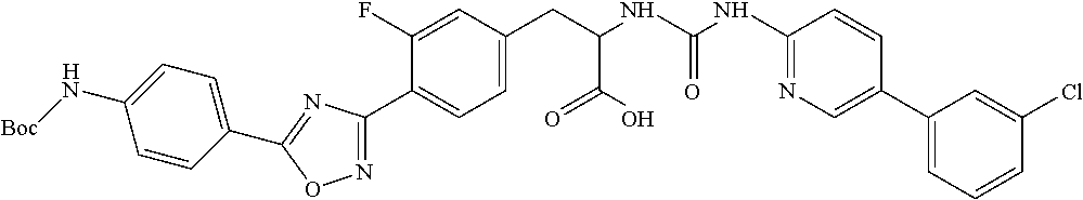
C1=C(F)C(C2=NOC(C3=CC=C(N[Boc])C=C3)=N2)=CC=C1CC(C(=O)O)NC(=O)NC1=NC=C(C2=CC=CC(Cl)=C2)C=C1
